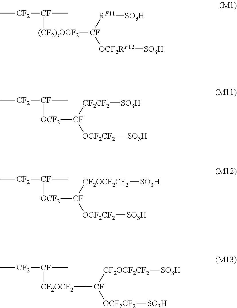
C[CF2][CF](C)[(CF2)sOCF2][CF]([RF11][SO3H])[OCF2RF12][SO3H].C[CF2][CF](C)[OCF2][CF]([CF2CF2][SO3H])[OCF2CF2][SO3H].C[CF2][CF](C)[CF2OCF2][CF]([CF2OCF2CF2][SO3H])[OCF2CF2][SO3H].C[CF2][CF](C)[OCF2][CF]([CF2OCF2CF2][SO3H])[OCF2CF2][SO3H]
